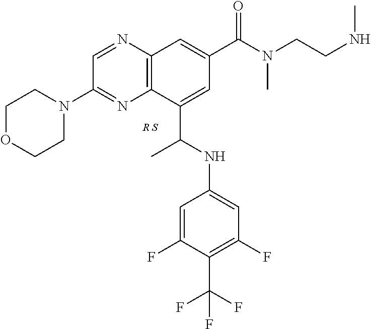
C12=C(N=CC(N3CCOCC3)=N1)C=C(C(N(CCNC)C)=O)C=C2C(NC1=CC(F)=C(C(F)(F)F)C(F)=C1)C
